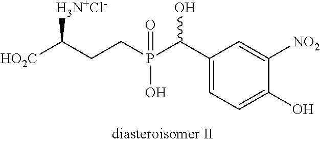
[HO2C]C(CCP(C(C1=CC=C(O)C([NO2])=C1)O)(=O)O)[H3N+Cl-]
